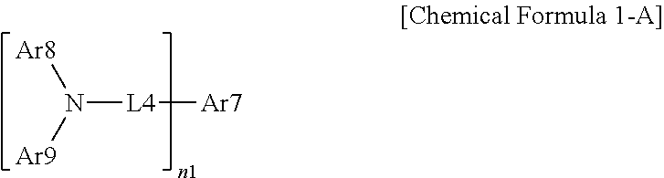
N([L4][Ar7])([Ar9])[Ar8]
